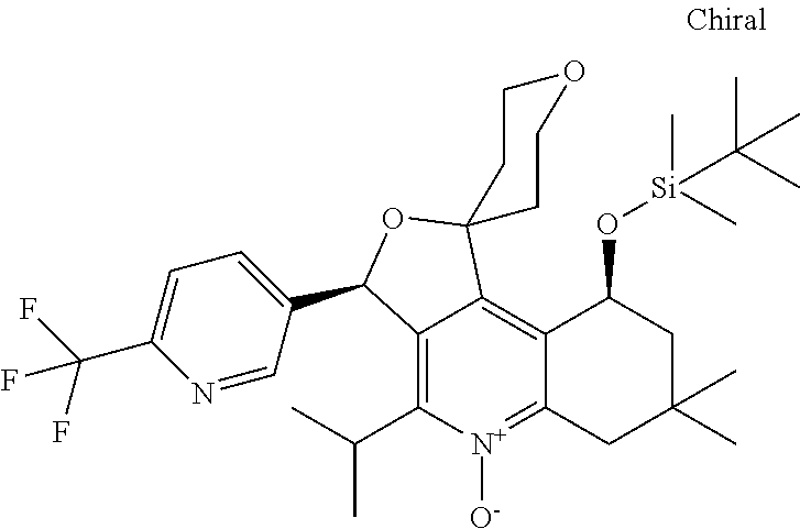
C12=C(C(C)C)[N+]([O-])=C3C(=C1C1(OC2C2=CC=C(C(F)(F)F)N=C2)CCOCC1)C(O[Si](C)(C)C(C)(C)C)CC(C)(C)C3
